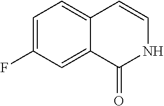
C1=C(F)C=C2C(=C1)C=CNC2=O
